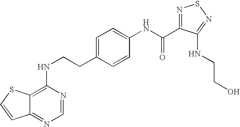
C12=C(NCCC3=CC=C(NC(=O)C4=NSN=C4NCCO)C=C3)N=CN=C1C=CS2
